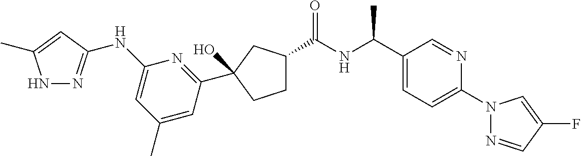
C(NC(C1=CC=C(N2N=CC(F)=C2)N=C1)C)(=O)C1CCC(C2=NC(NC3=NNC(C)=C3)=CC(C)=C2)(O)C1
